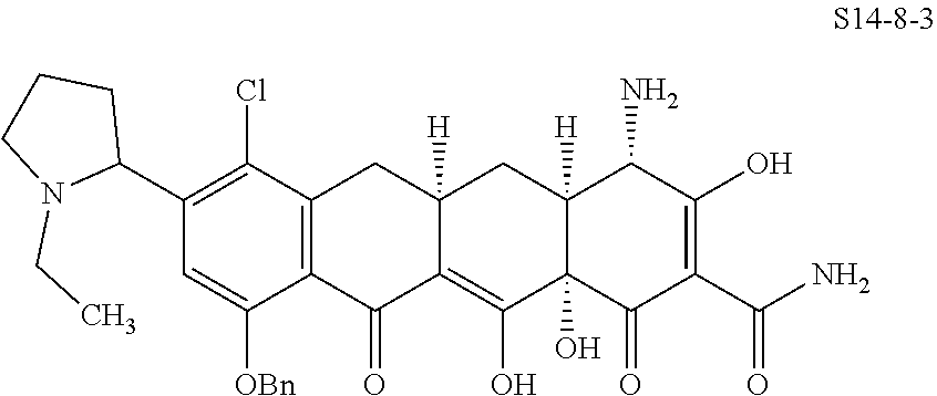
C1(C2CCCN2CC)=C(Cl)C2=C(C([OBn])=C1)C(=O)C1=C(O)C3(O)C([H])(CC1([H])C2)C(N)C(O)=C(C(N)=O)C3=O
